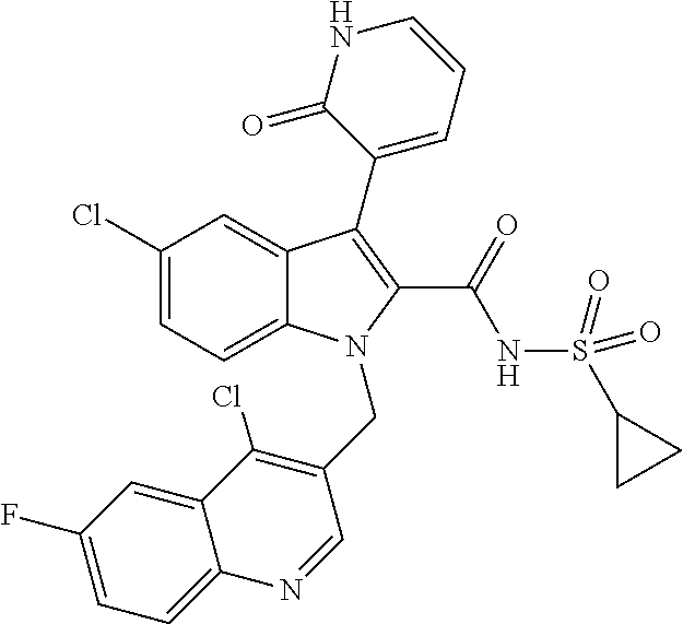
C1(Cl)=CC=C2C(=C1)C(C1=CC=CNC1=O)=C(C(=O)NS(=O)(=O)C1CC1)N2CC1=C(Cl)C2=CC(F)=CC=C2N=C1
